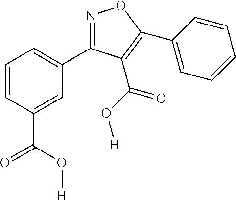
N1=C(C2=CC=CC(C(O[H])=O)=C2)C(C(O[H])=O)=C(C2=CC=CC=C2)O1
